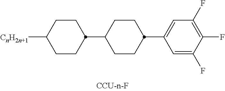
C1CC(C2CCC(C3=CC(F)=C(F)C(F)=C3)CC2)CCC1[CnH2n+1]
